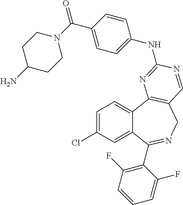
C1=C(Cl)C=C2C(=C1)C1=C(CN=C2C2=C(F)C=CC=C2F)C=NC(NC2=CC=C(C(N3CCC(N)CC3)=O)C=C2)=N1
